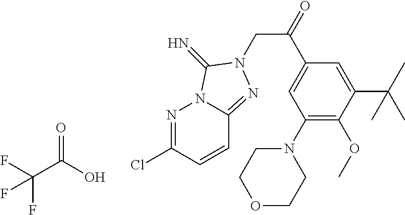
N1=C(Cl)C=CC2=NN(CC(=O)C3=CC(N4CCOCC4)=C(OC)C(C(C)(C)C)=C3)C(=N)N12.O=C(O)C(F)(F)F
